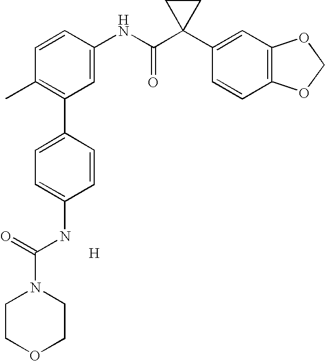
C1=CC(NC(C2(C3=CC4=C(C=C3)OCO4)CC2)=O)=CC(C2=CC=C(NC(=O)N3CCOCC3)C=C2)=C1C.[H]
